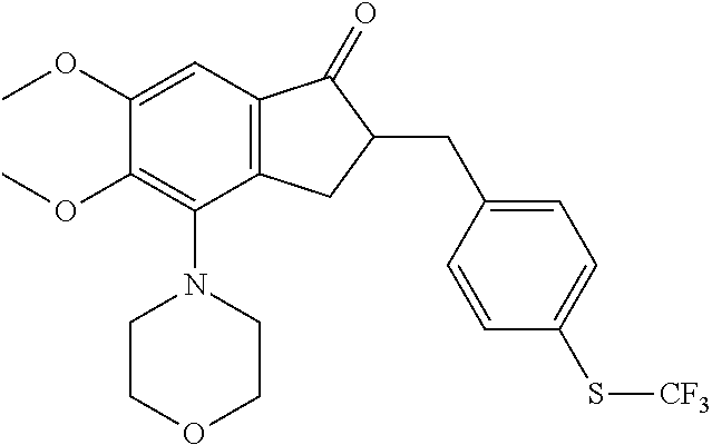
C1(OC)=CC2=C(C(N3CCOCC3)=C1OC)CC(CC1=CC=C(S[CF3])C=C1)C2=O
